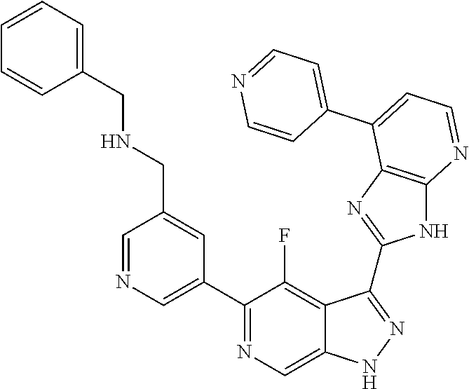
C1=NC=C(C2=NC=C3C(=C2F)C(C2=NC4=C(N2)N=CC=C4C2=CC=NC=C2)=NN3)C=C1CNCC1=CC=CC=C1
